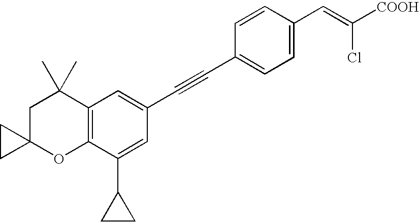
C1=C(C=C([COOH])Cl)C=CC(C#CC2=CC3=C(C(C4CC4)=C2)OC2(CC3(C)C)CC2)=C1
